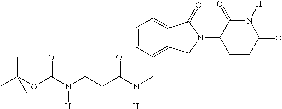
C(CC(N(CC1=C2C(=CC=C1)C(=O)N(C1CCC(=O)N([H])C1=O)C2)[H])=O)N(C(OC(C)(C)C)=O)[H]
